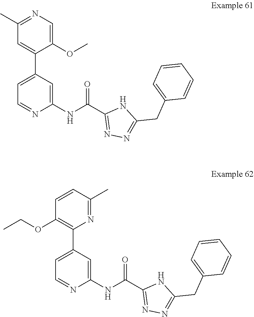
C1(C)=NC=C(OC)C(C2=CC=NC(NC(C3=NN=C(CC4=CC=CC=C4)N3)=O)=C2)=C1.O(CC)C1=C(C2=CC=NC(NC(C3=NN=C(CC4=CC=CC=C4)N3)=O)=C2)N=C(C)C=C1
